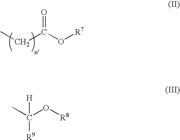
C(C(O[R7])=O)C.[R8]OC(C)([H])[R9]
